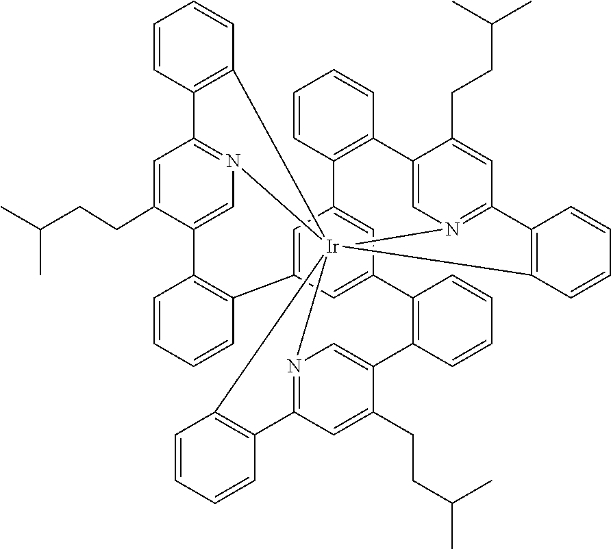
C1=CC2=C(C=C1)C1=CN3=C(C=C1CCC(C)C)C1=C([Ir]3456N3=C(C=C(CCC(C)C)C(=C3)C3=C(C7=CC2=CC(=C7)C2=C(C=CC=C2)C2=CN4=C(C=C2CCC(C)C)C2=C5C=CC=C2)C=CC=C3)C2=C6C=CC=C2)C=CC=C1
